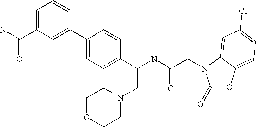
C1=C(C(N)=O)C=C(C2=CC=C(C(N(C(CN3C(=O)OC4=CC=C(Cl)C=C43)=O)C)CN3CCOCC3)C=C2)C=C1
